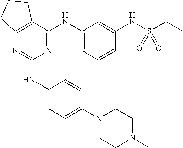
N1(C2=CC=C(NC3=NC4=C(C(NC5=CC=CC(NS(C(C)C)(=O)=O)=C5)=N3)CCC4)C=C2)CCN(C)CC1
